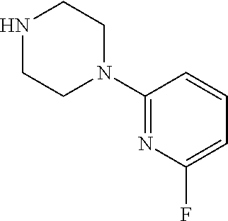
N1CCN(C2=NC(F)=CC=C2)CC1
